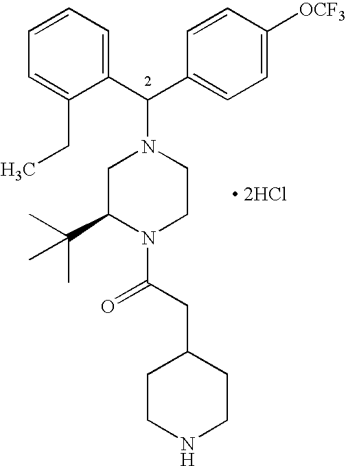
[ 2HCl].C1=CC=C(CC)C(C(C2=CC=C([OCF3])C=C2)N2CC(C(C)(C)C)N(C(CC3CCNCC3)=O)CC2)=C1
